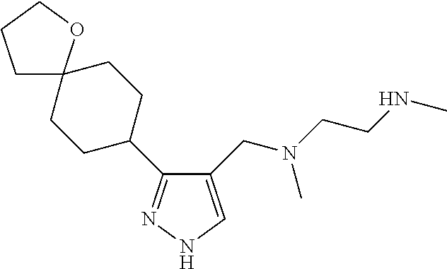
C1(CN(CCNC)C)=CNN=C1C1CCC2(CC1)CCCO2
